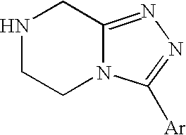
N1CCN2C(=NN=C2[Ar])C1
